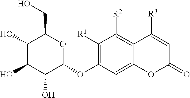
C1([R1])=C(OC2OC(CO)C(O)C(O)C2O)C=C2C(=C1[R2])C([R3])=CC(=O)O2
